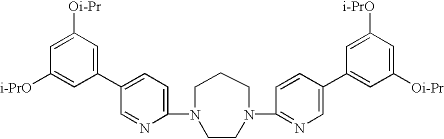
C1(N2CCCN(C3=NC=C(C4=CC([Oi-Pr])=CC([i-PrO])=C4)C=C3)CC2)=CC=C(C2=CC([Oi-Pr])=CC([i-PrO])=C2)C=N1
